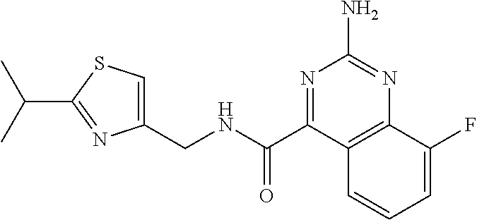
C1(CNC(C2=NC(N)=NC3=C2C=CC=C3F)=O)=CSC(C(C)C)=N1
